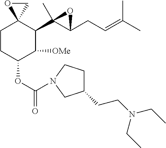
C1CC(OC(=O)N2CCC(CCN(CC)CC)C2)C([OMe])C(C2(C)C(CC=C(C)C)O2)C12CO2
